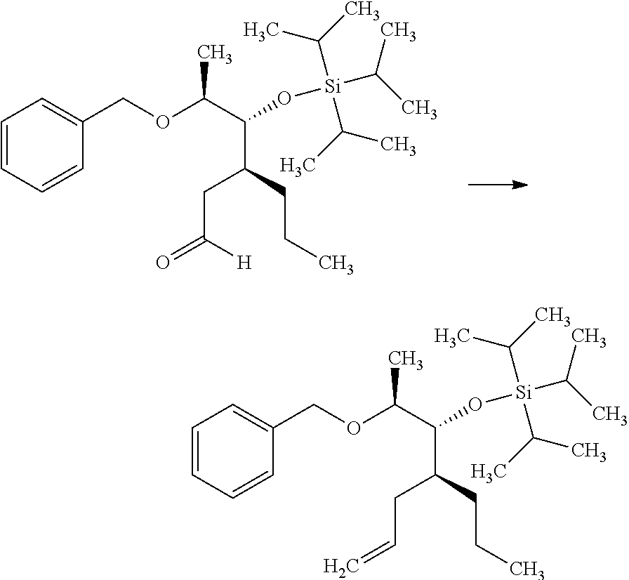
C1=CC=CC(COC(C(O[Si](C(C)C)(C(C)C)C(C)C)C(CCC)CC(=O)[H])C)=C1.C1=CC=CC(COC(C(O[Si](C(C)C)(C(C)C)C(C)C)C(CCC)CC=C)C)=C1
